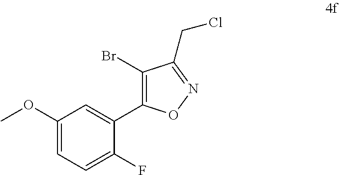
C1(OC)=CC=C(F)C(C2=C(Br)C(CCl)=NO2)=C1
